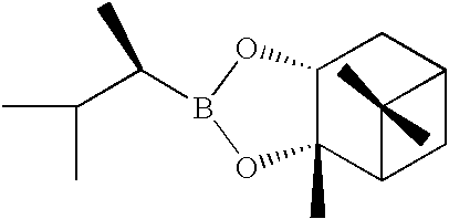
CC(C)C(C)B1OC2C(C)(O1)C1CC(C2)C1(C)C
